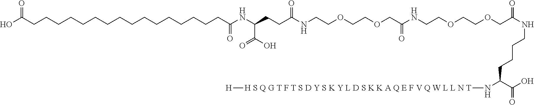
OC(CCCCCCCCCCCCCCCCC(NC(CCC(NCCOCCOCC(NCCOCCOCC(NCCCCC(N[H S Q G T F T S D Y S K Y L D S K K A Q E F V Q W L L N T][H])C(=O)O)=O)=O)=O)C(O)=O)=O)=O
